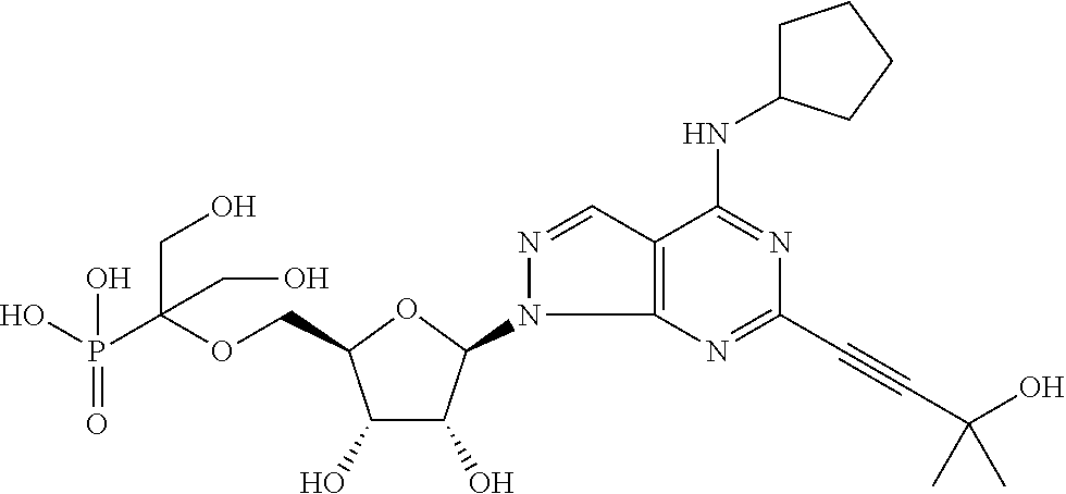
C(OCC1C(O)C(O)C(N2C3=C(C=N2)C(NC2CCCC2)=NC(C#CC(C)(O)C)=N3)O1)(P(O)(=O)O)(CO)CO
